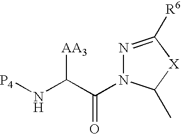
[P4]NC(C(=O)N1N=C([R6])[X]C1C)[AA3]
